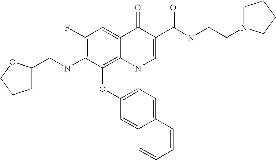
C1(F)=C(NCC2CCCO2)C2=C3C(=C1)C(=O)C(C(NCCN1CCCC1)=O)=CN3C1=C(O2)C=C2C(=C1)C=CC=C2
